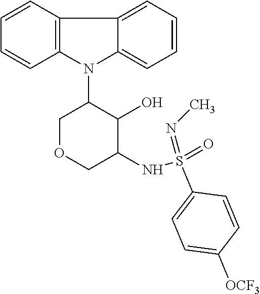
C1=CC2=C(C=C1)N(C1C(O)C(NS(=O)(=NC)C3=CC=C([OCF3])C=C3)COC1)C1=CC=CC=C21
